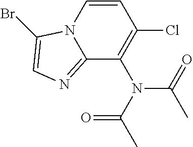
C12=NC=C(Br)N1C=CC(Cl)=C2N(C(C)=O)C(C)=O
